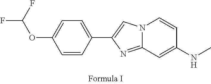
N12C(=NC(C3=CC=C(OC(F)F)C=C3)=C1)C=C(NC)C=C2
